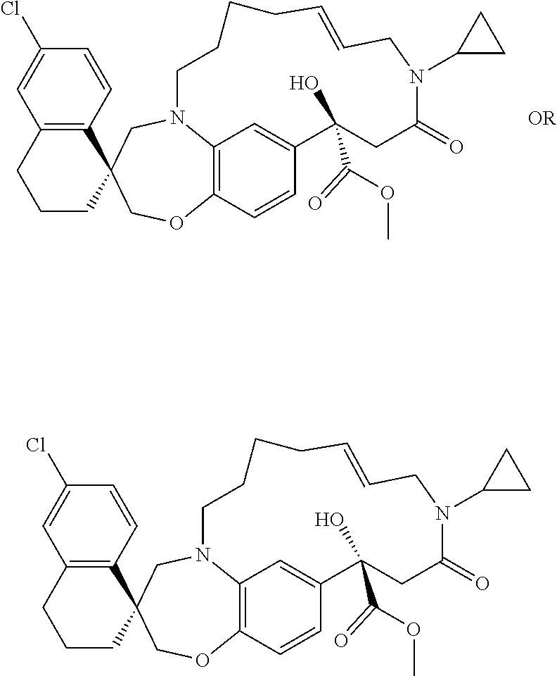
C12=C(C=CC(Cl)=C1)C1(CCC2)COC2=C3N(C1)CCCCC=CCN(C1CC1)C(=O)CC(O)(C(=O)OC)C(=C3)C=C2.C12=C(C=CC(Cl)=C1)C1(CCC2)COC2=C3N(C1)CCCCC=CCN(C1CC1)C(=O)CC(O)(C(=O)OC)C(=C3)C=C2
